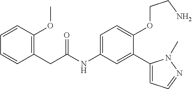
C1=CC=CC(OC)=C1CC(=O)NC1=CC=C(OCCN)C(C2=CC=NN2C)=C1
